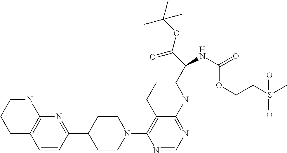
C1C2=C(NCC1)N=C(C1CCN(C3=C(CC)C(NCC(C(=O)OC(C)(C)C)NC(OCCS(C)(=O)=O)=O)=NC=N3)CC1)C=C2
